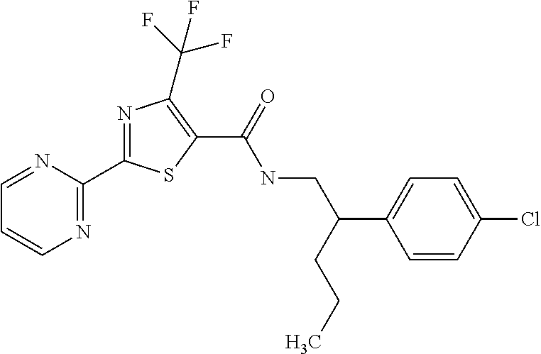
N1=C(C2=NC(C(F)(F)F)=C(C(NCC(C3=CC=C(Cl)C=C3)CCC)=O)S2)N=CC=C1
